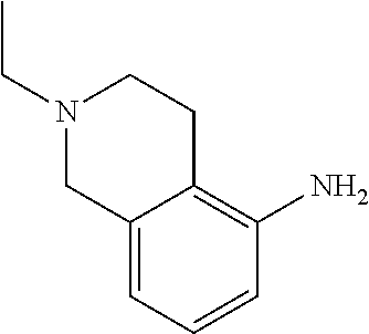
N1(CC)CC2=CC=CC(N)=C2CC1
